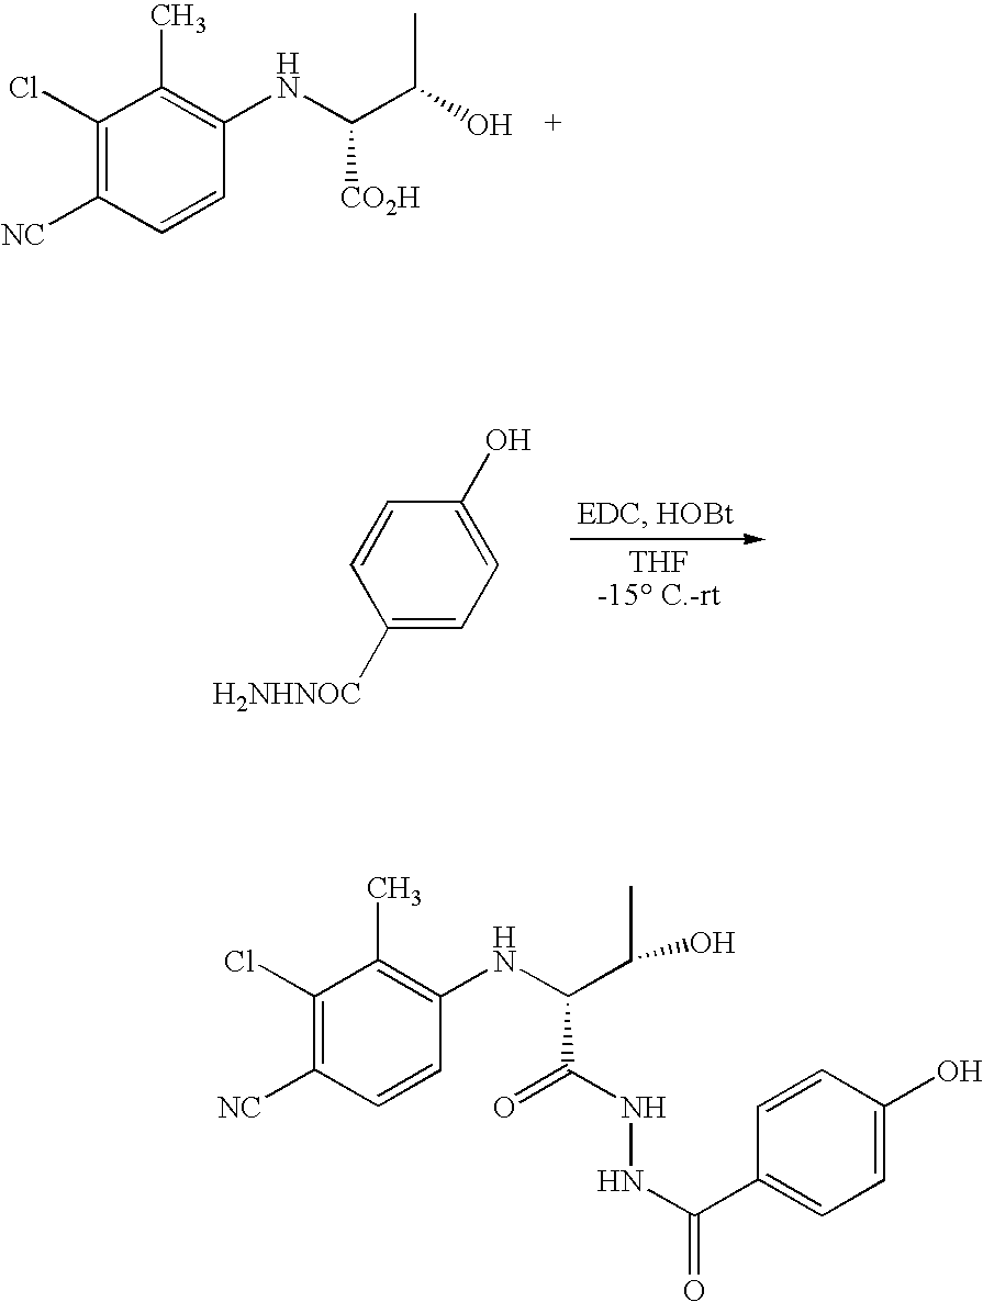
C1(Cl)=C([NC])C=CC(NC(C(O)C)[CO2H])=C1C.C1([H2NHNOC])=CC=C(O)C=C1.C1(Cl)=C([NC])C=CC(NC(C(O)C)C(NNC(=O)C2=CC=C(O)C=C2)=O)=C1C
